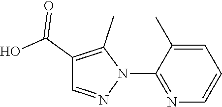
N1=C(N2C(C)=C(C(O)=O)C=N2)C(C)=CC=C1
